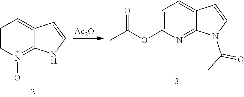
C1=CN([O-])=C2C(=C1)C=CN2.[Ac2O].C1=C(OC(C)=O)N=C2C(=C1)C=CN2C(C)=O
